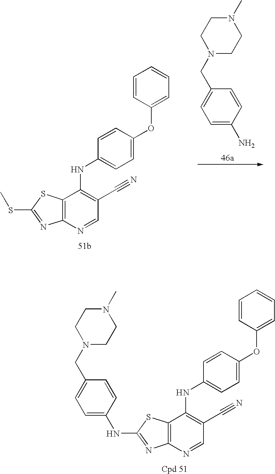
C12=C(N=CC(C#N)=C1NC1=CC=C(OC3=CC=CC=C3)C=C1)N=C(SC)S2.N1(C)CCN(CC2=CC=C(N)C=C2)CC1.C12=C(N=CC(C#N)=C1NC1=CC=C(OC3=CC=CC=C3)C=C1)N=C(NC1=CC=C(CN3CCN(C)CC3)C=C1)S2
